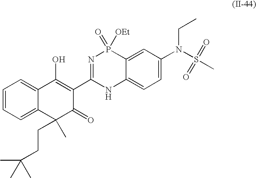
C1=CC=C2C(=C1)C(O)=C(C1=NP(=O)([OEt])C3=CC(N(CC)S(C)(=O)=O)=CC=C3N1)C(=O)C2(CCC(C)(C)C)C
